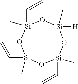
O1[Si](C)([H])O[Si](C)(C=C)O[Si](C)(C=C)O[Si]1(C)C=C
